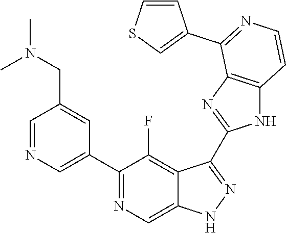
C1=NC=C(C2=NC=C3C(=C2F)C(C2=NC4=C(N2)C=CN=C4C2=CSC=C2)=NN3)C=C1CN(C)C
